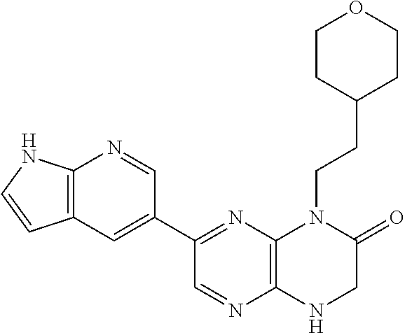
C12=C(N=C(C3=CC4=C(N=C3)NC=C4)C=N1)N(CCC1CCOCC1)C(=O)CN2
